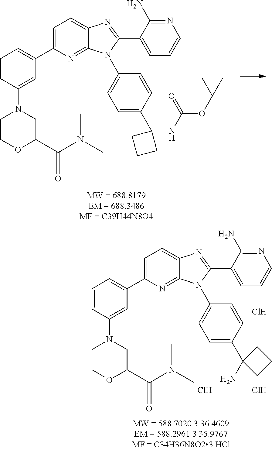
C1=CC(N2CCOC(C(N(C)C)=O)C2)=CC(C2=CC=C3C(=N2)N(C2=CC=C(C4(NC(OC(C)(C)C)=O)CCC4)C=C2)C(C2=CC=CN=C2N)=N3)=C1.C1=CC(N2CCOC(C(N(C)C)=O)C2)=CC(C2=CC=C3C(=N2)N(C2=CC=C(C4(N)CCC4)C=C2)C(C2=CC=CN=C2N)=N3)=C1.Cl.Cl.Cl
